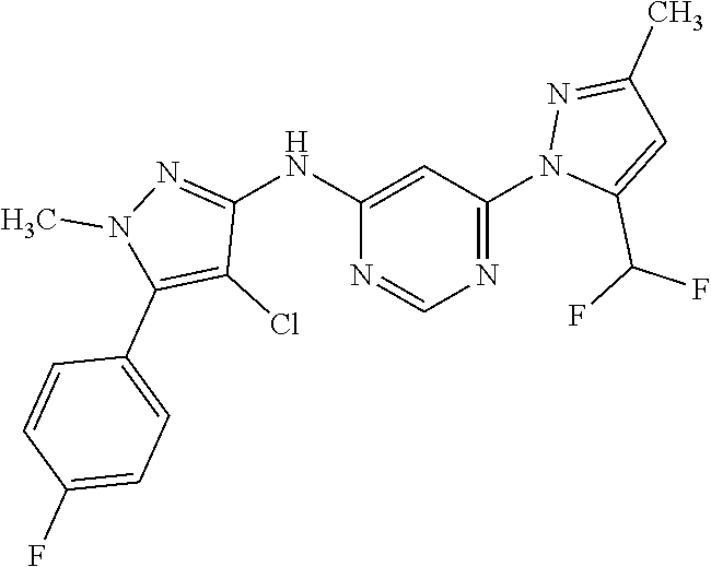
C1(NC2=NN(C)C(C3=CC=C(F)C=C3)=C2Cl)=CC(N2C(C(F)F)=CC(C)=N2)=NC=N1
